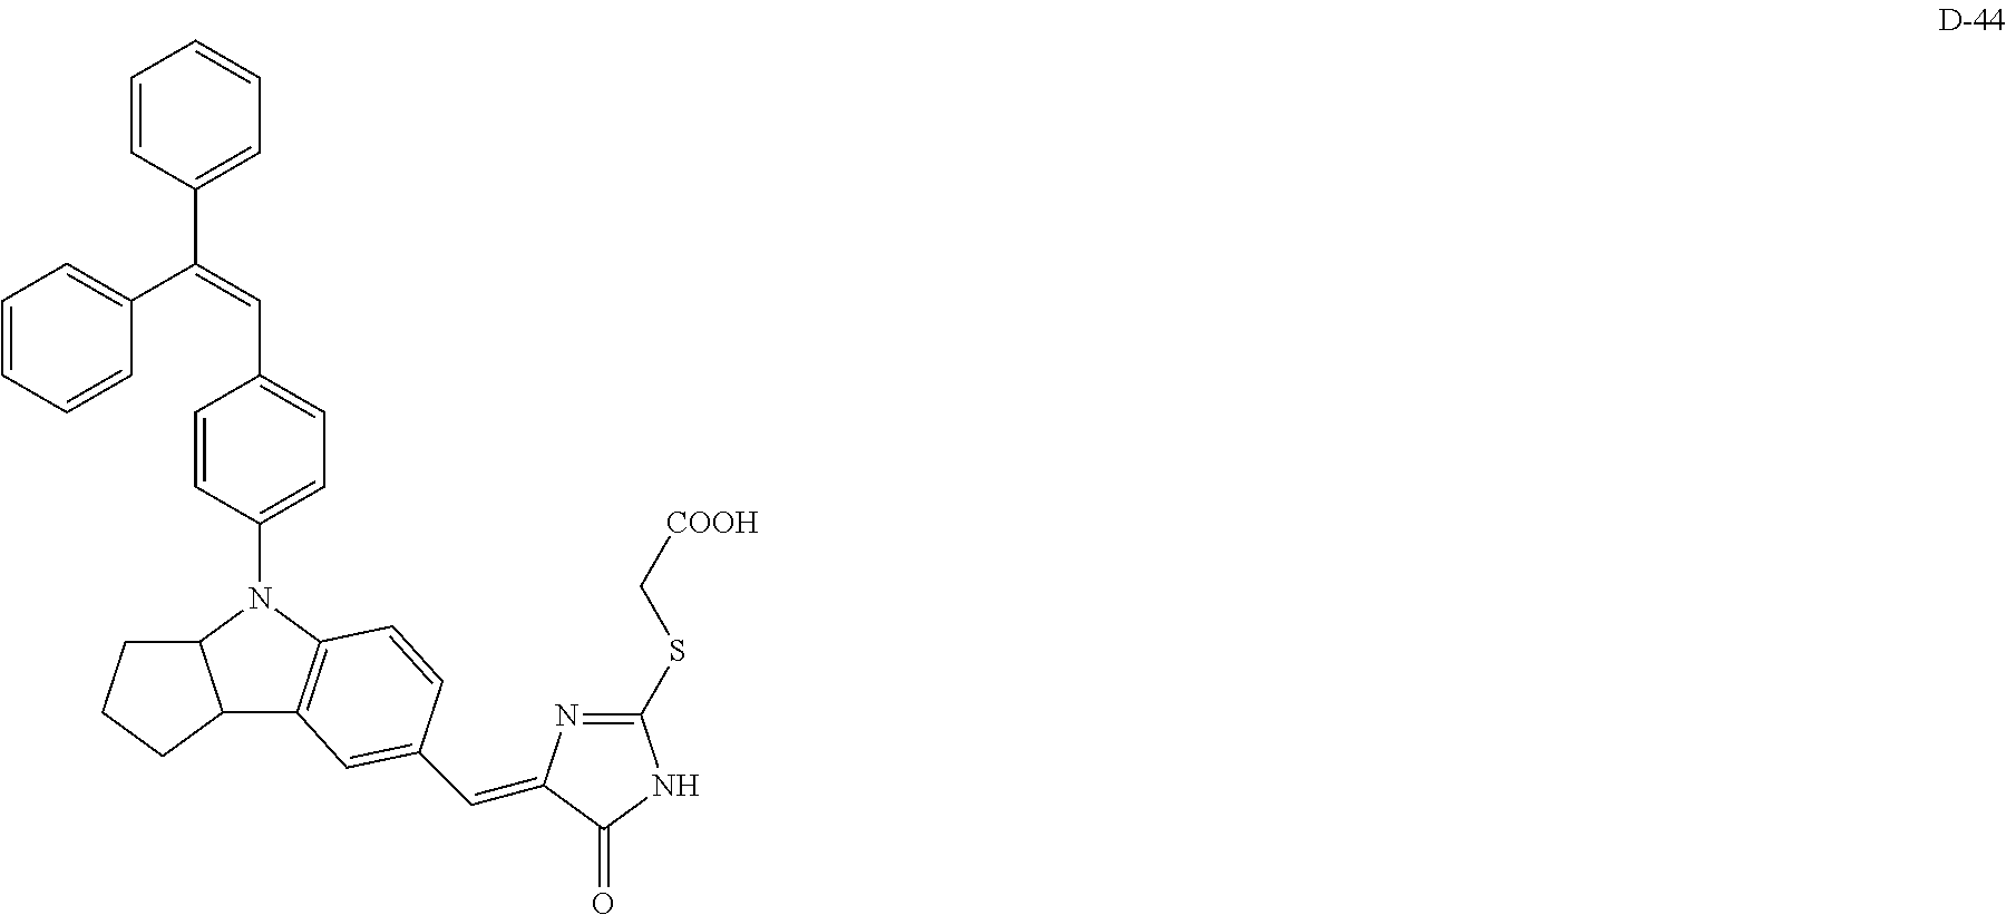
C1=CC(C(=CC2=CC=C(N3C4C(C5=C3C=CC(C=C3N=C(SC[COOH])NC3=O)=C5)CCC4)C=C2)C2=CC=CC=C2)=CC=C1
